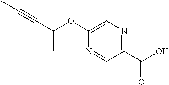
C(#CC(C)OC1=CN=C(C(=O)O)C=N1)C
